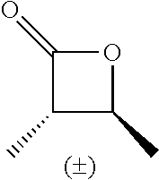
C1(C)C(C)OC1=O
